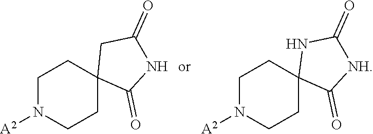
C1N([A2])CCC2(C1)C(=O)NC(=O)C2.C1N([A2])CCC2(C1)C(=O)[NH]C(=O)N2
